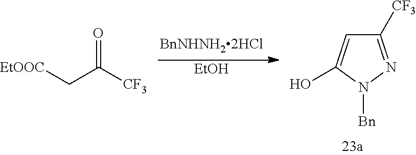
[EtOH].C(C([CF3])=O)[EtOOC].OC1=CC([CF3])=NN1[Bn]
